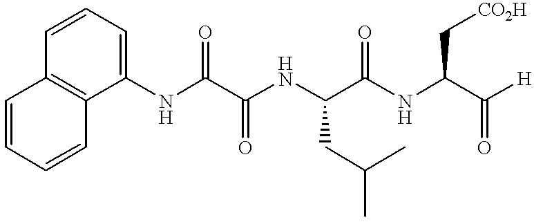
C1(NC(C(NC(C(NC(C([H])=O)C[CO2H])=O)CC(C)C)=O)=O)=CC=CC2=C1C=CC=C2
